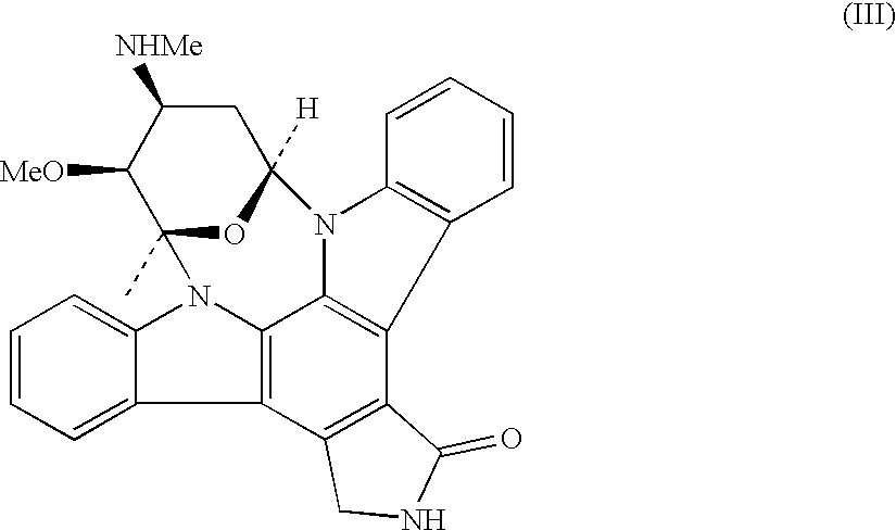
C1C([NHMe])C([MeO])C2(C)OC1([H])N1C3=C(C=CC=C3)C3=C1C1=C(C4=C3C(=O)NC4)C3=CC=CC=C3N21
